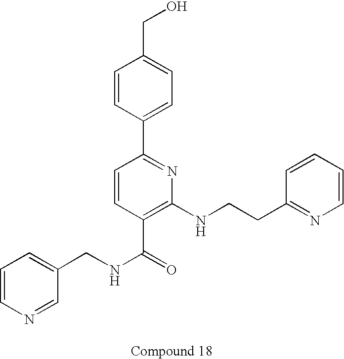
N1=CC(CNC(=O)C2=C(NCCC3=NC=CC=C3)N=C(C3=CC=C(CO)C=C3)C=C2)=CC=C1
